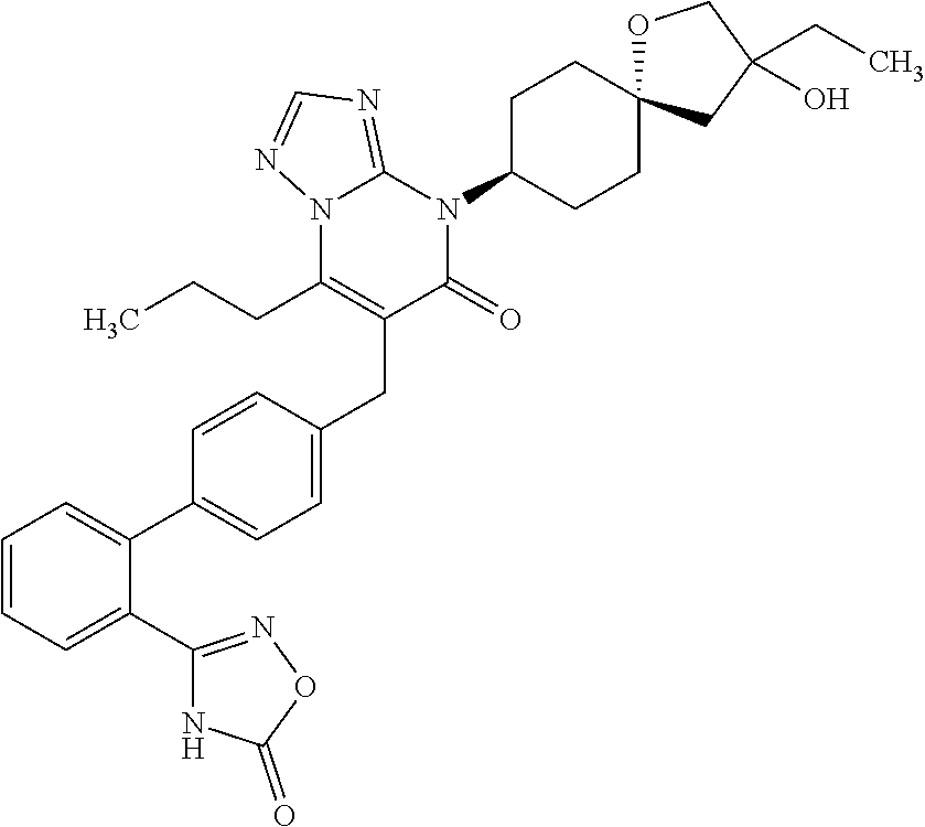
C1=C(C2=CC=C(CC3=C(CCC)N4C(=NC=N4)N(C4CCC5(CC4)OCC(CC)(O)C5)C3=O)C=C2)C(C2=NOC(=O)N2)=CC=C1
